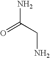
NC(CN)=O
